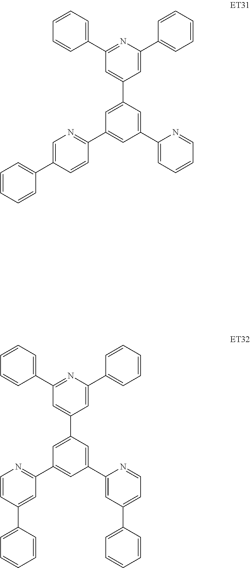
N1=C(C2=CC(C3=CC(C4=CC=CC=C4)=CC=N3)=CC(C3=CC(C4=CC=CC=C4)=NC(C4=CC=CC=C4)=C3)=C2)C=C(C2=CC=CC=C2)C=C1.N1=C(C2=CC(C3=CC=CC=N3)=CC(C3=CC(C4=CC=CC=C4)=NC(C4=CC=CC=C4)=C3)=C2)C=CC(C2=CC=CC=C2)=C1
